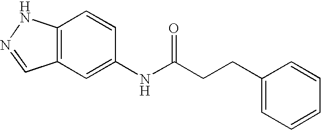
C12=C(C=C(NC(CCC3=CC=CC=C3)=O)C=C1)C=NN2
